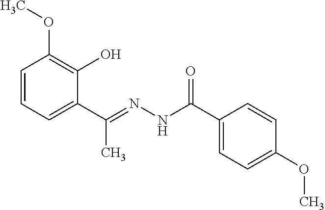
C1=CC=C(C(=NNC(C2=CC=C(OC)C=C2)=O)C)C(O)=C1OC
